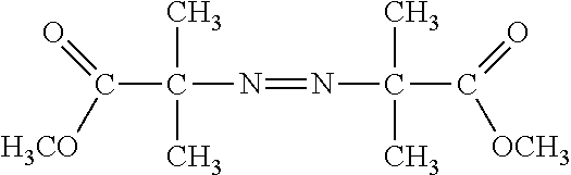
C(C(N=NC(C(=O)[OCH3])(C)C)(C)C)(=O)[H3CO]
